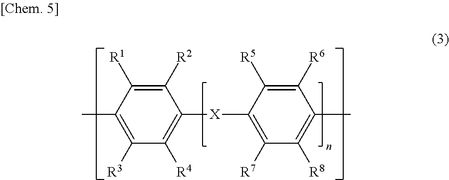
C1([R2])=C([R1])C(C)=C([R3])C([R4])=C1[X]C1=C([R7])C([R8])=C(C)C([R6])=C1[R5]
